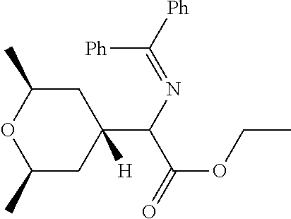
C1(C)CC(C(N=C([Ph])[Ph])C(=O)OCC)([H])CC(C)O1
